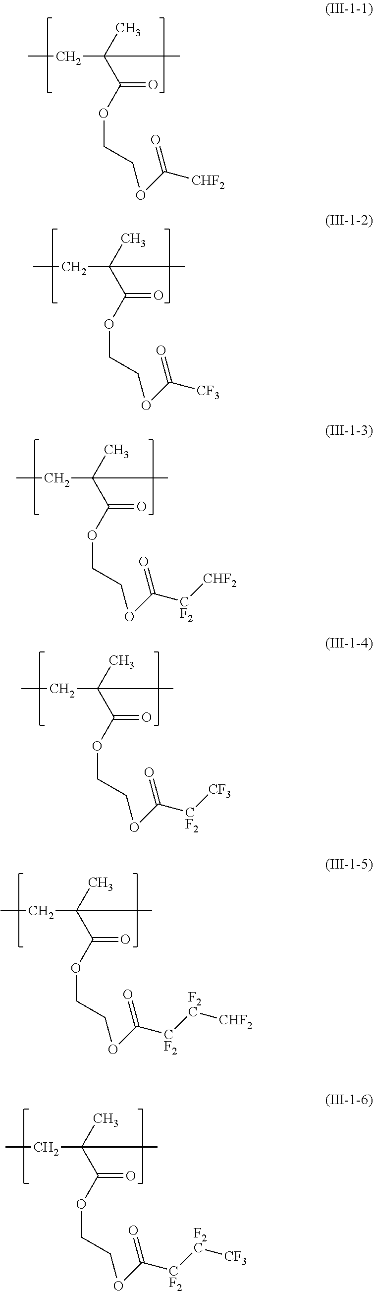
CCC(C(OCCOC([CF2][CHF2])=O)=O)(C)C.CCC(C(OCCOC([CF2][CF3])=O)=O)(C)C.CCC(C(OCCOC([CF2][F2C][CHF2])=O)=O)(C)C.CCC(C(OCCOC([CF2][F2C][CF3])=O)=O)(C)C.CCC(C(OCCOC([CHF2])=O)=O)(C)C.CCC(C(OCCOC([CF3])=O)=O)(C)C
